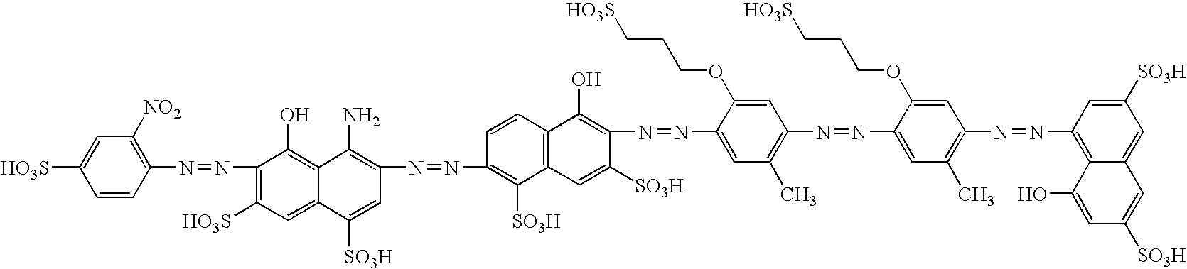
C1=CC(N=NC2=C([HO3S])C=C3C(=C2O)C(N)=C(N=NC2=C([SO3H])C4=C(C=C2)C(O)=C(N=NC2=CC(C)=C(N=NC5=CC(C)=C(N=NC6=C7C(=CC([SO3H])=C6)C=C([SO3H])C=C7O)C=C5OCCC[HO3S])C=C2OCCC[HO3S])C([SO3H])=C4)C=C3[SO3H])=C([NO2])C=C1[HO3S]
